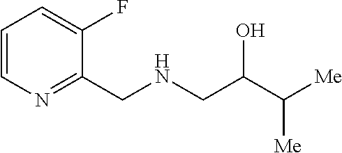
C1=CN=C(CNCC(C([Me])[Me])O)C(F)=C1
